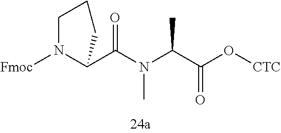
[Fmoc]N1C(C(N(C(C(O[CTC])=O)C)C)=O)CCC1
